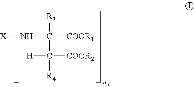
[X]NC([COOR1])([R3])C([H])([COOR2])[R4]
